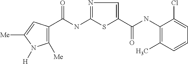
C(NC1=NC=C(C(=O)NC2=C(C)C=CC=C2Cl)S1)(=O)C1=C([Me])N([H])C([Me])=C1
